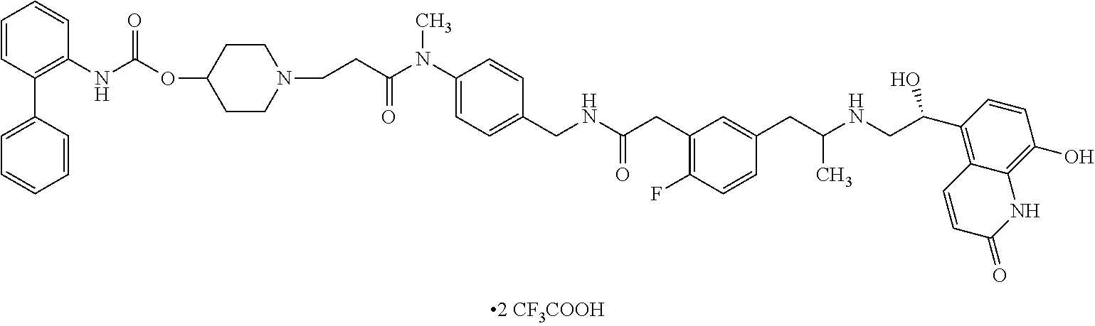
C1=CC(C2=CC=CC=C2)=C(NC(=O)OC2CCN(CCC(N(C3=CC=C(CNC(=O)CC4=C(F)C=CC(CC(NCC(C5=C6C(=C(O)C=C5)NC(=O)C=C6)O)C)=C4)C=C3)C)=O)CC2)C=C1
